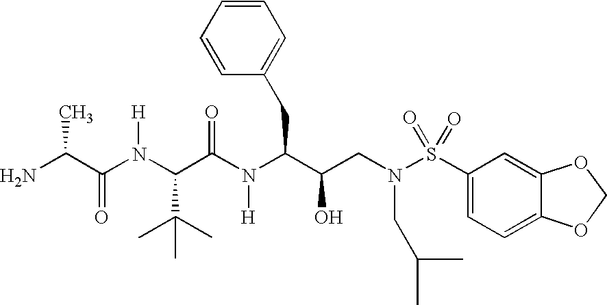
C(C(N([H])C(C(=O)N([H])C(CC1=CC=CC=C1)C(O)CN(S(=O)(=O)C1=CC=C2C(=C1)OCO2)CC(C)C)C(C)(C)C)=O)(N)C
